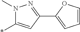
*C1=CC(C2=CC=CO2)=NN1C
